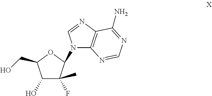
C1(O)C(C)(F)C(N2C3=C(N=C2)C(N)=NC=N3)OC1CO
